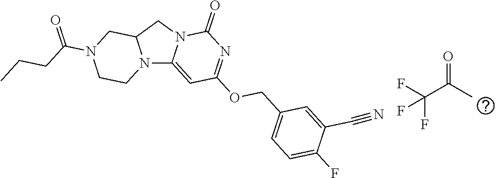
N12C3=CC(OCC4=CC=C(F)C(C#N)=C4)=NC(=O)N3CC1CN(C(=O)CCC)CC2.O=C(C)C(F)(F)F
